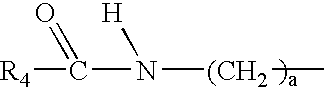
[R4]C(N([(CH2]C)[H])=O
